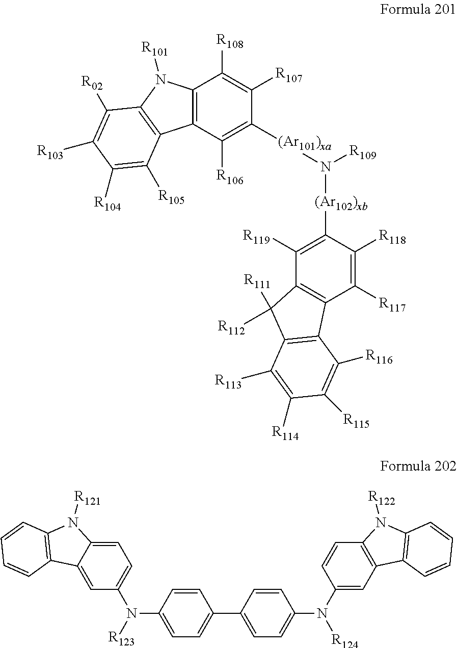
C12=C(C([R106])=C([(Ar101)xa]N([(Ar102)xb]C3=C([R119])C4=C(C([R117])=C3[R118])C3=C(C4([R111])[R112])C([R113])=C([R114])C([R115])=C3[R116])[R109])C([R107])=C1[R108])C1=C(N2[R101])C([R02])=C([R103])C([R104])=C1[R105].C1=C2C(=CC(N(C3=CC=C(C4=CC=C(N(C5=CC6=C(N([R122])C7=C6C=CC=C7)C=C5)[R124])C=C4)C=C3)[R123])=C1)C1=C(N2[R121])C=CC=C1
